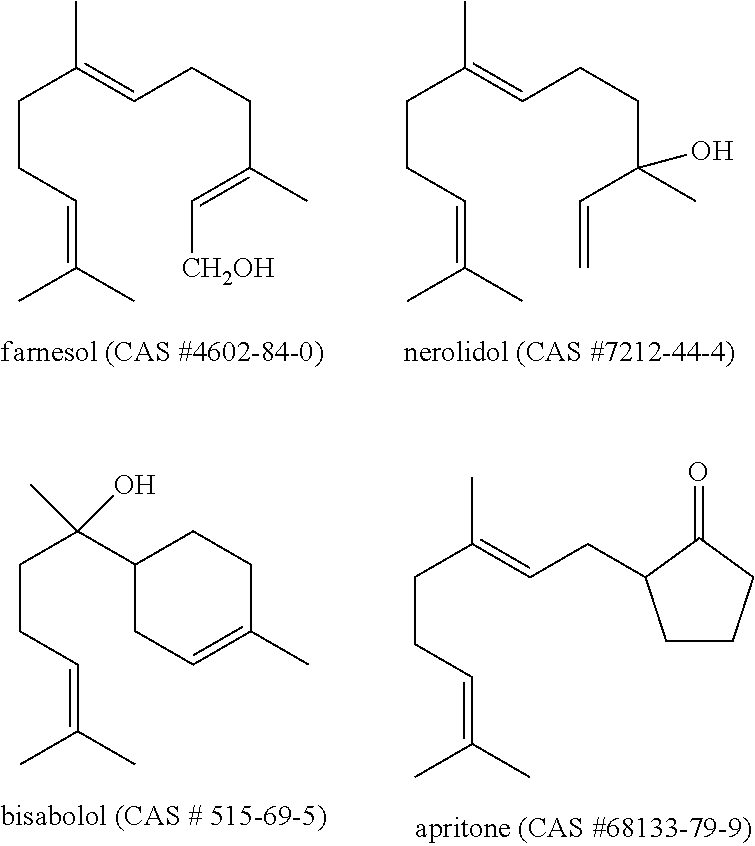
C(CC=C(C)C)C(=CCCC(=C[CH2OH])C)C.C(CC=C(C)C)C(=CCCC(C=C)(C)O)C.C(CC=C(C)C)C(C1CC=C(C)CC1)(C)O.C(CC=C(C)C)C(=CCC1CCCC1=O)C
